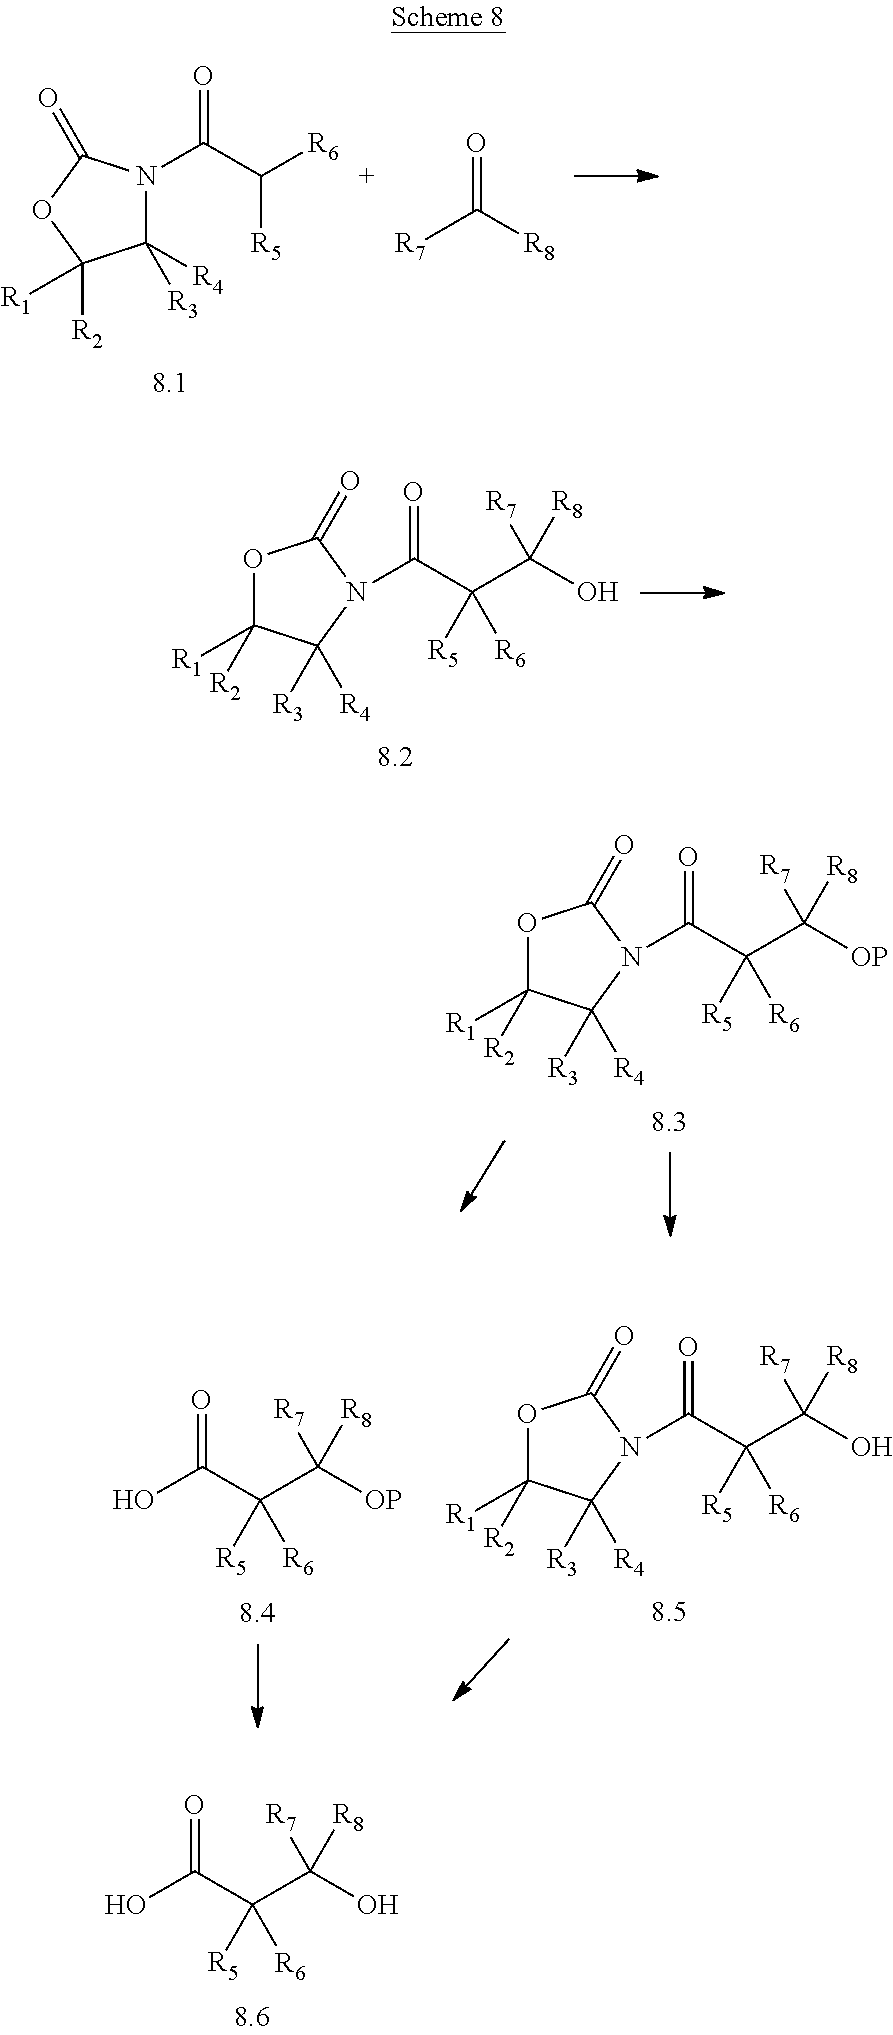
O=C(C([R5])(C(O)([R7])[R8])[R6])O.O=C([R8])[R7].C1([R4])([R3])N(C(C([R6])[R5])=O)C(=O)OC1([R2])[R1].C(=O)(C([R5])(C(O)([R7])[R8])[R6])N1C([R3])([R4])C([R1])([R2])OC1=O.C(=O)(C([R5])(C([OP])([R7])[R8])[R6])N1C([R3])([R4])C([R1])([R2])OC1=O.O=C(C([R5])(C([OP])([R7])[R8])[R6])O.C(=O)(C([R5])(C(O)([R7])[R8])[R6])N1C([R3])([R4])C([R1])([R2])OC1=O
